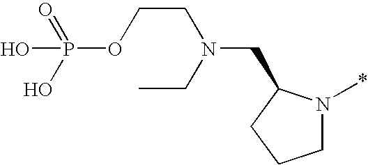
C1N(*)C(CN(CCOP(O)(O)=O)CC)CC1
